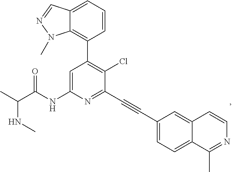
N(C(C)C(NC1=CC(C2=C3C(=CC=C2)C=NN3C)=C(Cl)C(C#CC2=CC=C3C(=C2)C=CN=C3C)=N1)=O)C
